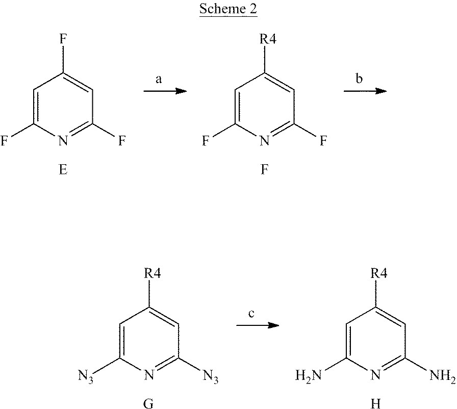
C1=C(F)N=C(F)C=C1[R4].F.C1=C(F)N=C(F)C=C1F.[E].C1=C([N3])N=C([N3])C=C1[R4].[G].C1=C(N)N=C(N)C=C1[R4].[H]
